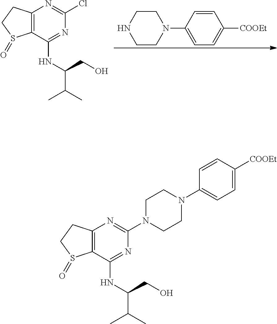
C12=C(C(NC(C(C)C)CO)=NC(Cl)=N1)S(=O)CC2.C1=CC(N2CCNCC2)=CC=C1[COOEt].C12=C(C(NC(C(C)C)CO)=NC(N3CCN(C4=CC=C([COOEt])C=C4)CC3)=N1)S(=O)CC2
